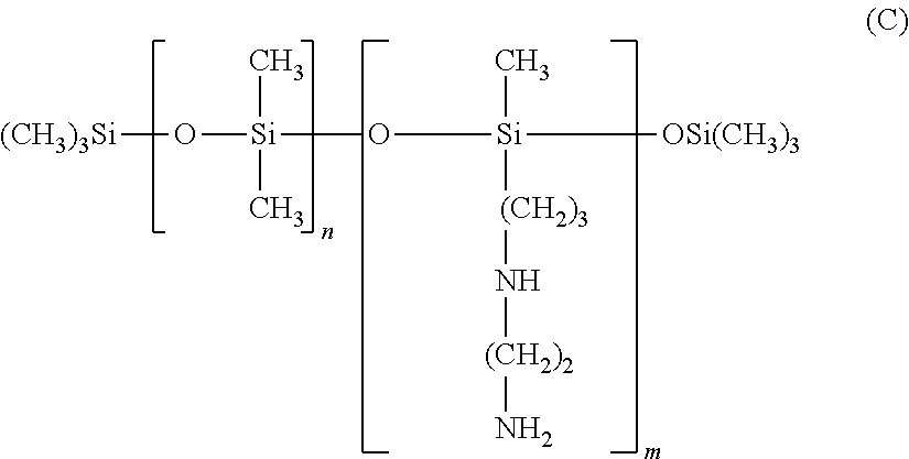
[Si](C)(C)(CO[Si](C)([(CH2)3]N[(CH2)2]N)[OSi(CH3)3])O[(CH3)3Si]
